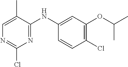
C1(Cl)=NC=C(C)C(NC2=CC(OC(C)C)=C(Cl)C=C2)=N1
